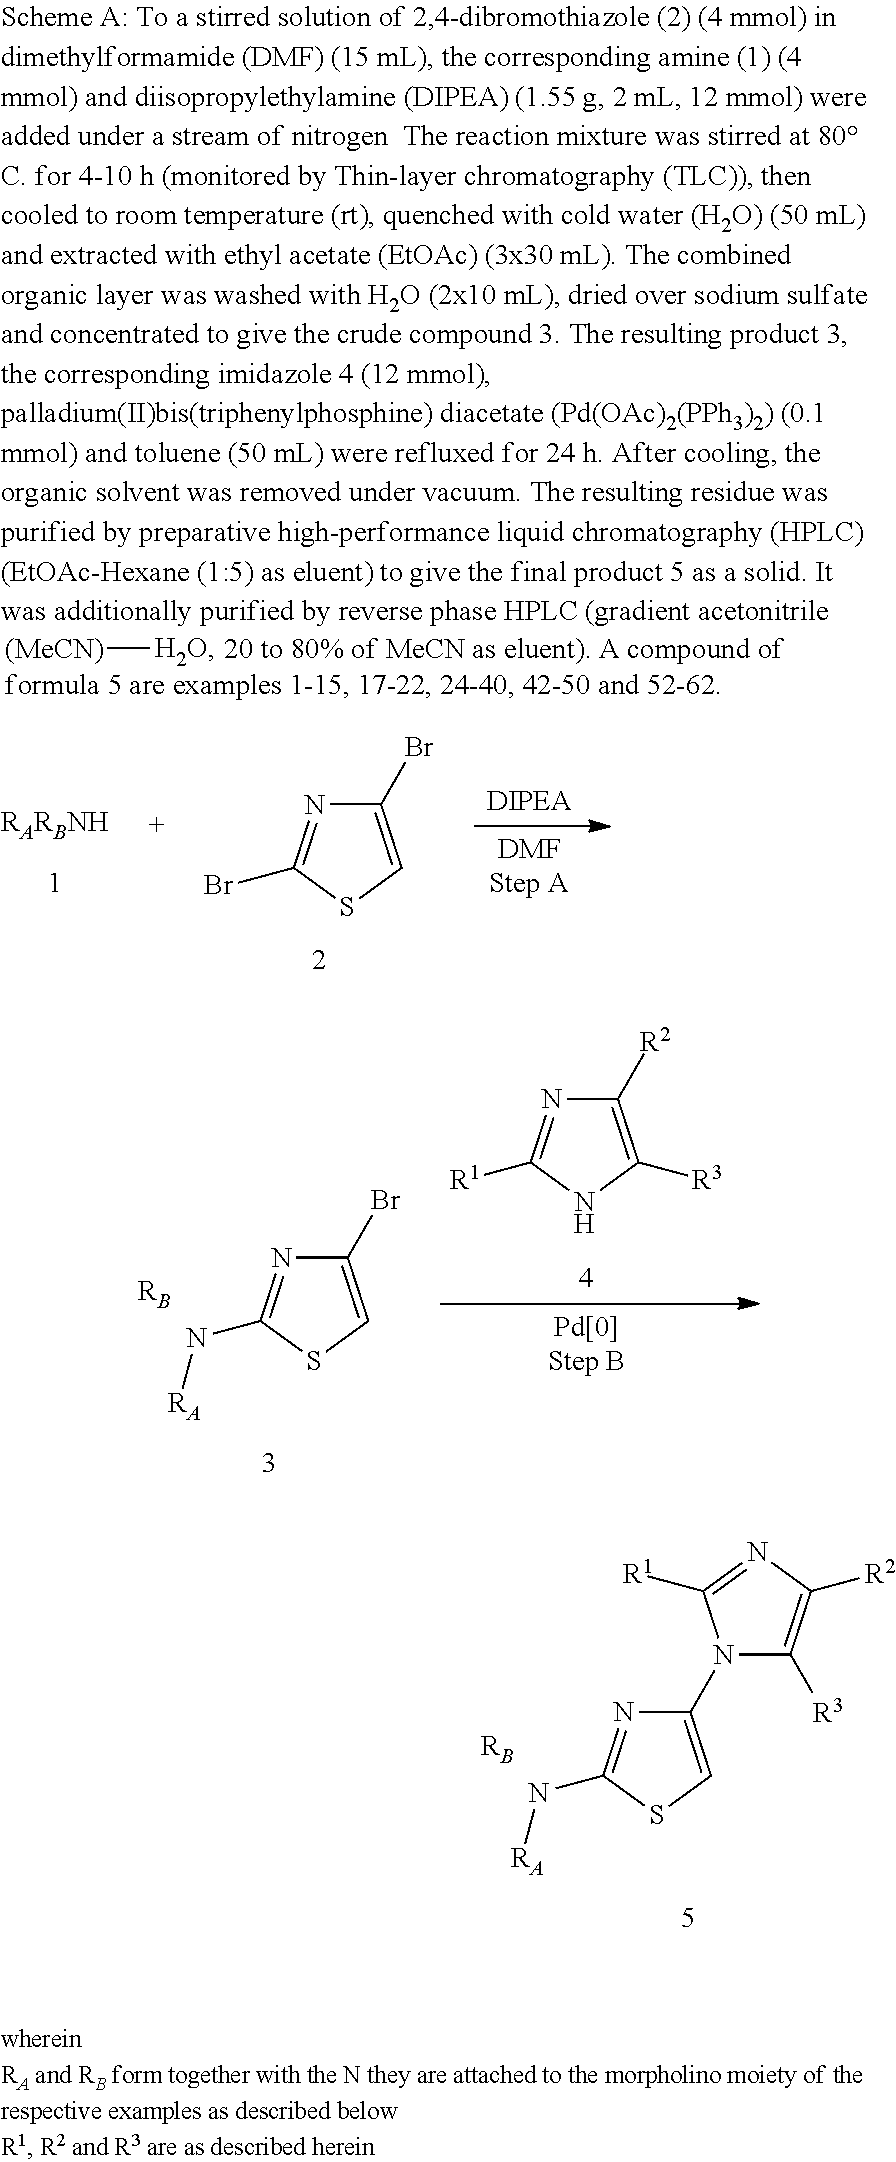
[RB].C1(N2C([R3])=C([R2])N=C2[R1])=CSC(N[RA])=N1.C1(Br)=CSC(N[RA])=N1.[RB].C1([R2])=C([R3])NC([R1])=N1.[(MeCN)][H2O].[RARBNH].C1(Br)=CSC(Br)=N1
